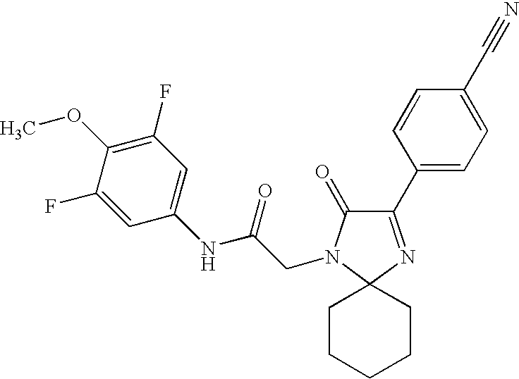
C1(C2=CC=C(C#N)C=C2)=NC2(CCCCC2)N(CC(NC2=CC(F)=C(OC)C(F)=C2)=O)C1=O
